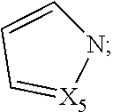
C1=CN[X5]=C1
